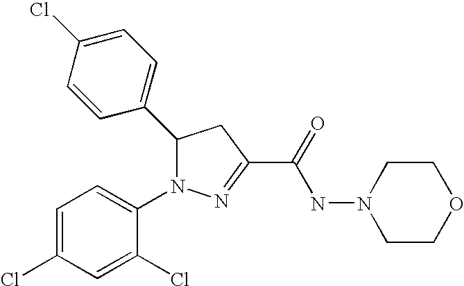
C1(C2N(C3=CC=C(Cl)C=C3Cl)N=C(C(=O)NN3CCOCC3)C2)=CC=C(Cl)C=C1
